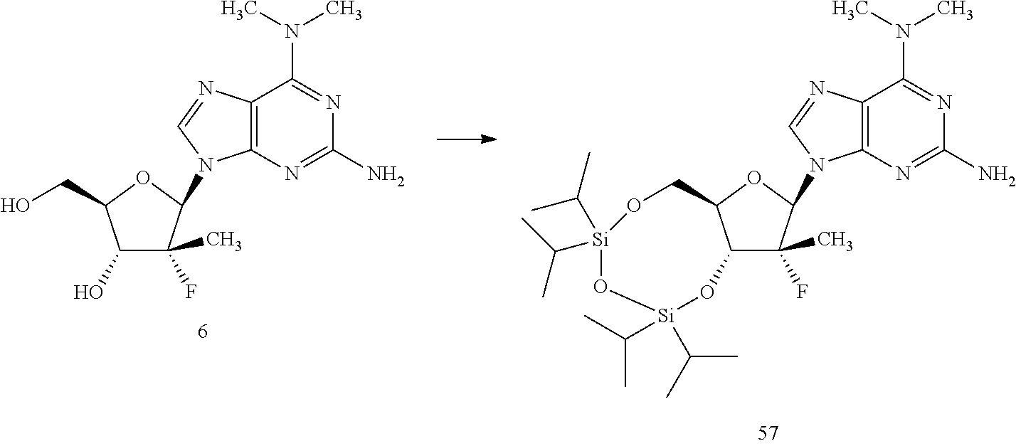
C1(O)C(F)(C)C(N2C3=C(C(N(C)C)=NC(N)=N3)N=C2)OC1CO.C12C(F)(C)C(N3C4=C(C(N(C)C)=NC(N)=N4)N=C3)OC1CO[Si](C(C)C)(C(C)C)O[Si](C(C)C)(C(C)C)O2
